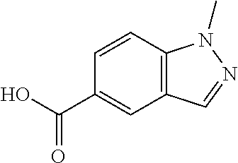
C1=CC2=C(C=C1C(O)=O)C=NN2C
